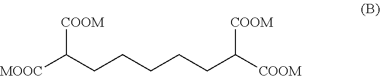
[MOOC]C(CCCCCC([COOM])[COOM])[COOM]
